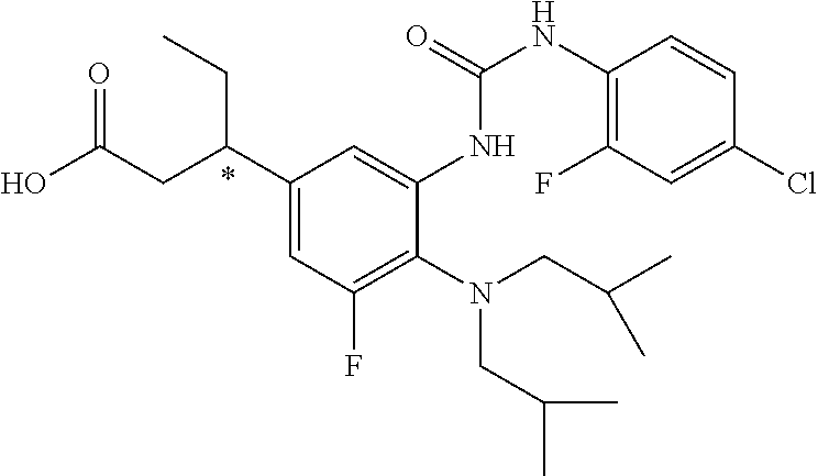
OC(CC(C1=CC(F)=C(N(CC(C)C)CC(C)C)C(NC(NC2=C(F)C=C(Cl)C=C2)=O)=C1)CC)=O
